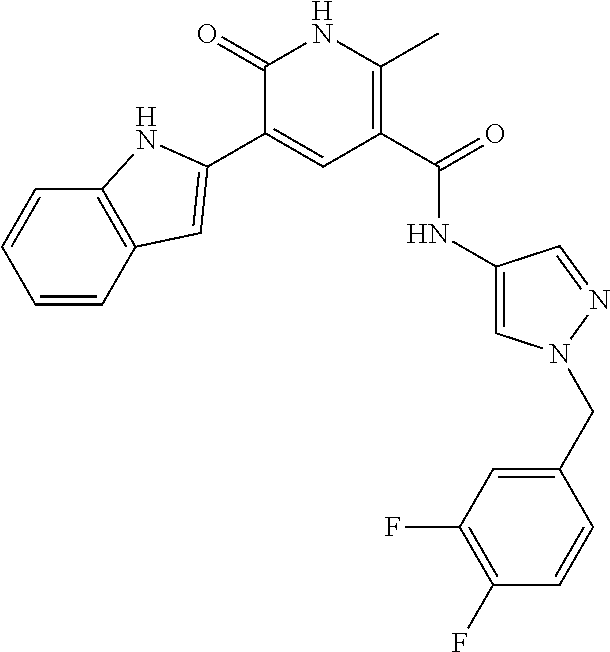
C1=CC2=C(C=C1)NC(C1=CC(C(=O)NC3=CN(CC4=CC(F)=C(F)C=C4)N=C3)=C(C)NC1=O)=C2
